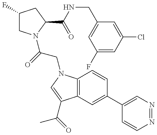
C1(F)CN(C(=O)CN2C3=C(C(C(=O)C)=C2)C=C(C2=CN=NC=C2)C=C3)C(C(NCC2=CC(F)=CC(Cl)=C2)=O)C1
